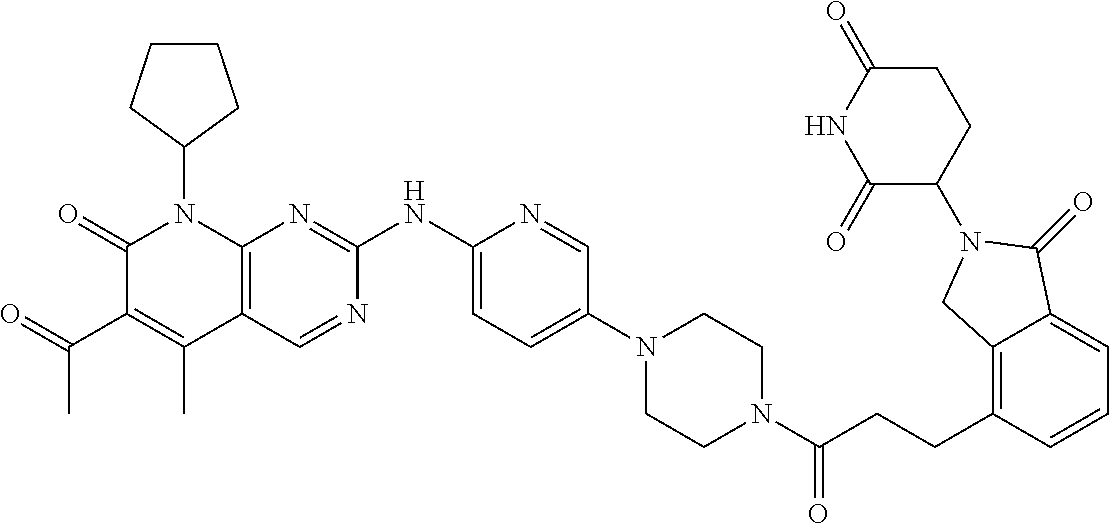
C1(=O)C(C(C)=O)=C(C)C2=C(N1C1CCCC1)N=C(NC1=CC=C(N3CCN(C(CCC4=C5C(=CC=C4)C(=O)N(C4CCC(=O)NC4=O)C5)=O)CC3)C=N1)N=C2
